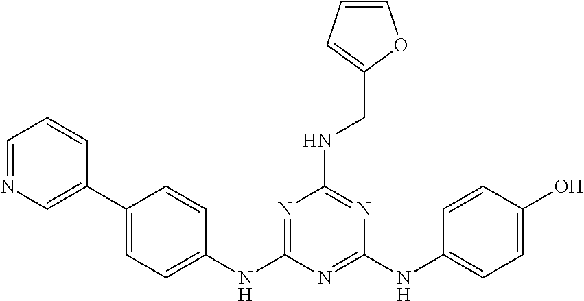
C1(C2=CN=CC=C2)=CC=C(NC2=NC(NCC3=CC=CO3)=NC(NC3=CC=C(O)C=C3)=N2)C=C1
